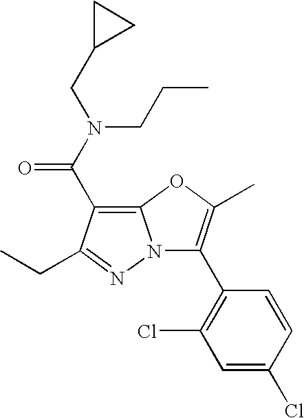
C1=C(Cl)C=CC(C2=C(C)OC3=C(C(N(CCC)CC4CC4)=O)C(CC)=NN23)=C1Cl
